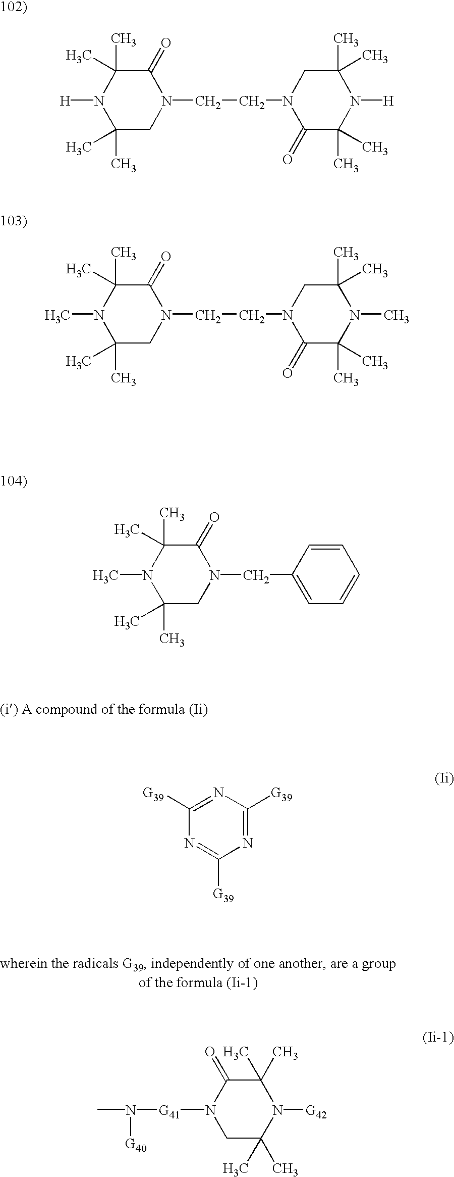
C1(=O)C(C)(C)N([H])C(C)(C)CN1CCN1C(=O)C(C)(C)N([H])C(C)(C)C1.C1(=O)C(C)(C)N(C)C(C)(C)CN1CCN1C(=O)C(C)(C)N(C)C(C)(C)C1.C1(=O)C(C)(C)N(C)C(C)(C)CN1CC1=CC=CC=C1.C1([G39])=NC([G39])=NC([G39])=N1.C1(C)(C)C(=O)N([G41]N([G40])C)CC(C)(C)N1[G42]
